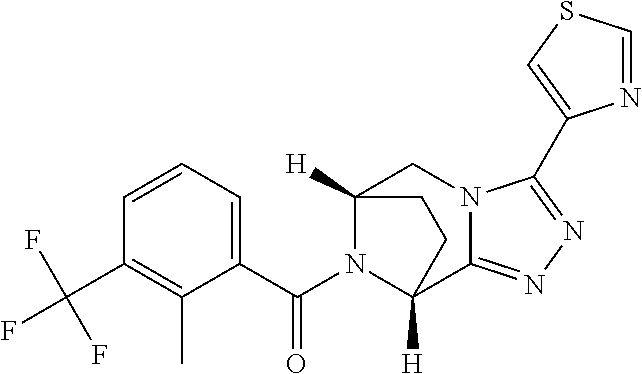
C12([H])CN3C(=NN=C3C3=CSC=N3)C([H])(CC1)N2C(C1=CC=CC(C(F)(F)F)=C1C)=O
